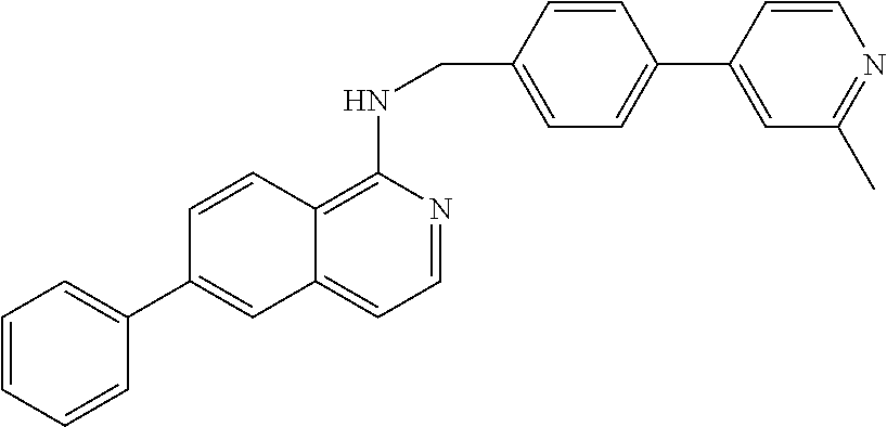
C1=CC(CNC2=C3C(=CC=N2)C=C(C2=CC=CC=C2)C=C3)=CC=C1C1=CC(C)=NC=C1
